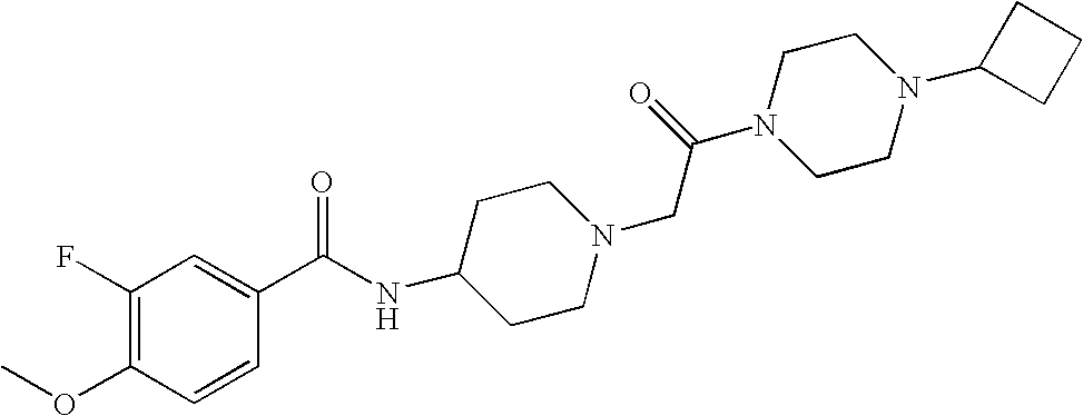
COC1=C(F)C=C(C(NC2CCN(CC(N3CCN(C4CCC4)CC3)=O)CC2)=O)C=C1
